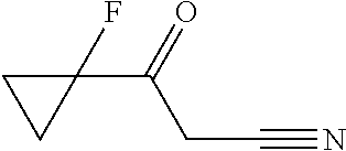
C1(F)(C(=O)CC#N)CC1
